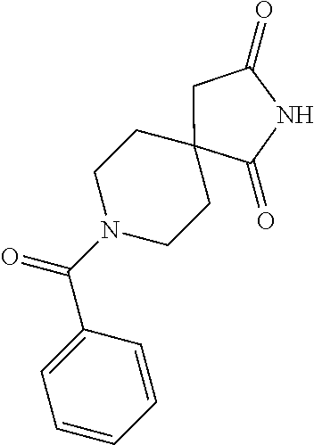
C1(=O)CC2(C(=O)N1)CCN(C(C1=CC=CC=C1)=O)CC2
